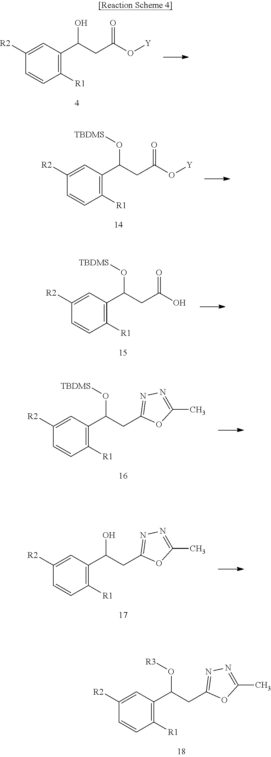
C1([R2])=CC(C(CC(O[Y])=O)O)=C([R1])C=C1.C1([R2])=CC(C(CC(O[Y])=O)O[TBDMS])=C([R1])C=C1.C1([R2])=CC(C(CC(O)=O)O[TBDMS])=C([R1])C=C1.C1([R2])=CC(C(CC2=NN=C(C)O2)O[TBDMS])=C([R1])C=C1.C1([R2])=CC(C(CC2=NN=C(C)O2)O)=C([R1])C=C1.C1([R2])=CC(C(CC2=NN=C(C)O2)O[R3])=C([R1])C=C1
